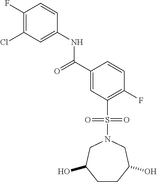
C1(F)=C(Cl)C=C(NC(C2=CC(S(N3CC(O)CCC(O)C3)(=O)=O)=C(F)C=C2)=O)C=C1
